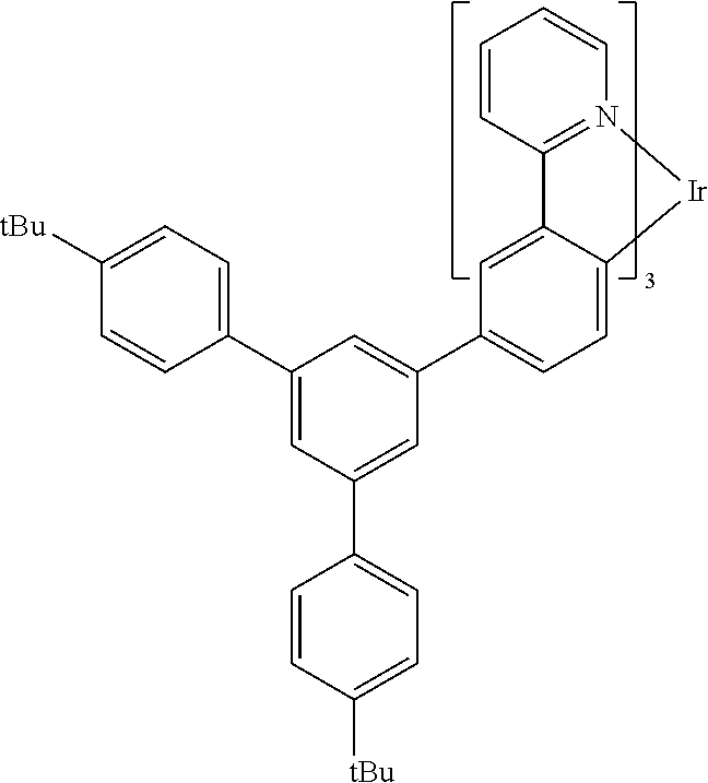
C1(C2=CC=C([tBu])C=C2)=CC(C2=CC=C([tBu])C=C2)=CC(C2=CC=C3C(=C2)C2=N(C=CC=C2)[Ir]3)=C1
